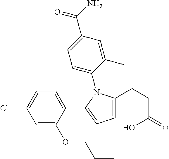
C1=C(C(=O)N)C=C(C)C(N2C(CCC(O)=O)=CC=C2C2=CC=C(Cl)C=C2OCCC)=C1
